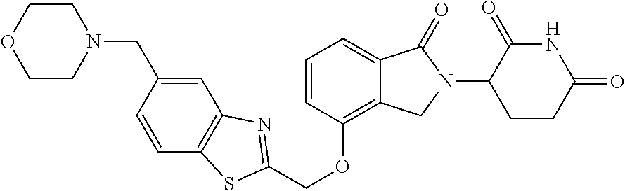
C(OC1=C2C(=CC=C1)C(=O)N(C1CCC(=O)NC1=O)C2)C1=NC2=C(C=CC(CN3CCOCC3)=C2)S1
